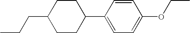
CCCC1CCC(C2=CC=C(OCC)C=C2)CC1
